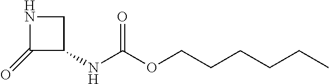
C1(=O)C(NC(OCCCCCC)=O)CN1
